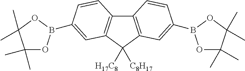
C12=C(C([H17C8])([C8H17])C3=C1C=CC(B1OC(C)(C)C(C)(C)O1)=C3)C=C(B1OC(C)(C)C(C)(C)O1)C=C2
